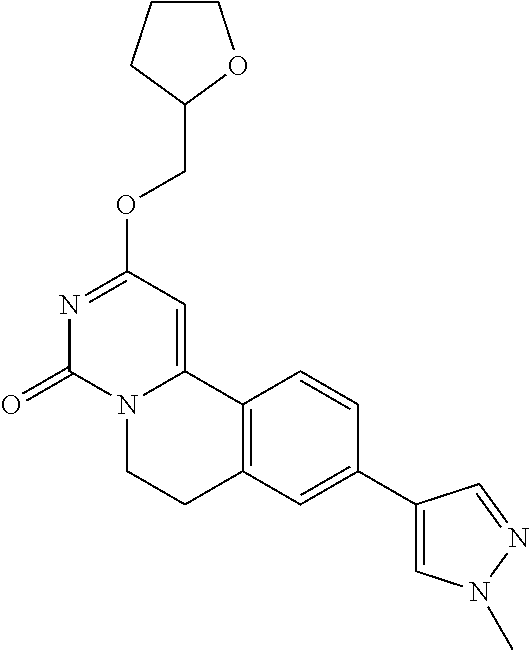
N1=C(OCC2OCCC2)C=C2N(C1=O)CCC1=C2C=CC(C2=CN(C)N=C2)=C1
